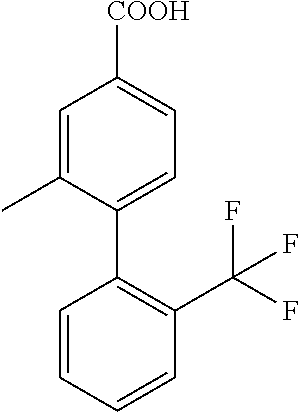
C1=C(C)C(C2=C(C(F)(F)F)C=CC=C2)=CC=C1[COOH]
